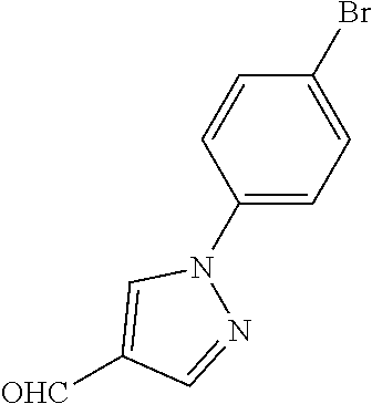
[OHC]C1=CN(C2=CC=C(Br)C=C2)N=C1
